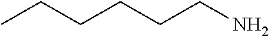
CCCCCCN
